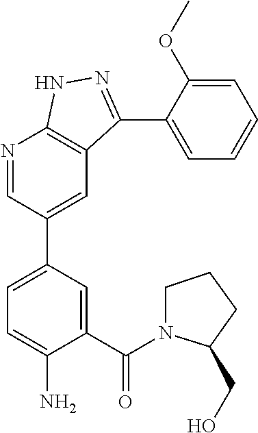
N1=CC(C2=CC=C(N)C(C(=O)N3CCCC3CO)=C2)=CC2=C1NN=C2C1=CC=CC=C1OC
